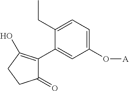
C1(=O)C(C2=CC(O[A])=CC=C2CC)=C(O)CC1
